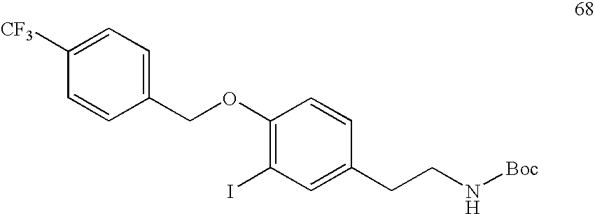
C1([CF3])=CC=C(COC2=C(I)C=C(CCN[Boc])C=C2)C=C1
